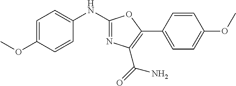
C1=C(OC)C=CC(NC2=NC(C(=O)N)=C(C3=CC=C(OC)C=C3)O2)=C1
